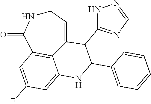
C1NC(=O)C2=C3C(=CC(F)=C2)NC(C2=CC=CC=C2)C(C2=NC=NN2)C3=C1
